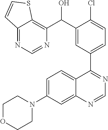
C12=NC=NC(C(C3=CC(C4=NC=NC5=CC(N6CCOCC6)=CC=C45)=CC=C3Cl)O)=C1SC=C2
